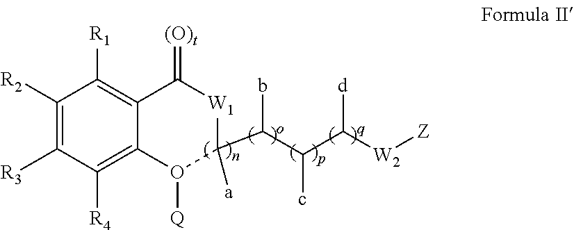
C1([R2])=C([R3])C([R4])=C2C(=C1[R1])C(=[(O)t])[W1]C(C(b)C(c)C([d])[W2][Z])([a])O2[Q]
